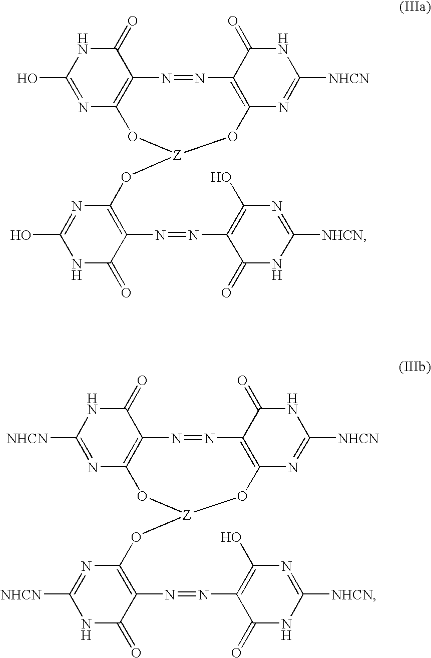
N1=C(O)NC(=O)C2=C1O[Z](OC1=C(N=NC3=C(O)N=C([NHCN])NC3=O)C(=O)NC(O)=N1)OC1=C(N=N2)C(=O)NC([NHCN])=N1.N1=C([NHCN])NC(=O)C2=C1O[Z](OC1=C(N=NC3=C(O)N=C([NHCN])NC3=O)C(=O)NC([NHCN])=N1)OC1=C(N=N2)C(=O)NC([NHCN])=N1
